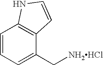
C1=CC=C(C[NH2HCl])C2=C1NC=C2
